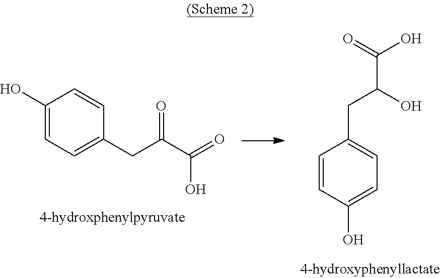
C1(O)=CC=C(CC(C(=O)O)=O)C=C1.C1=CC(O)=CC=C1CC(C(=O)O)O
